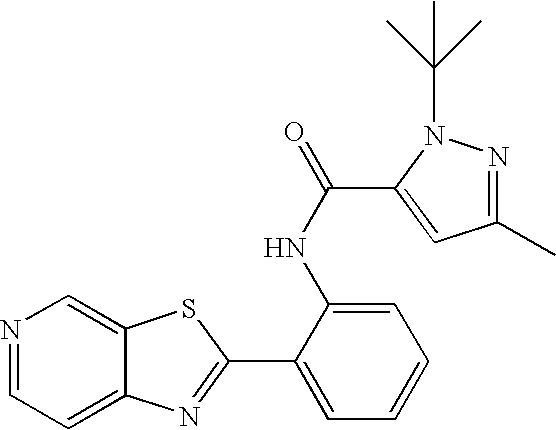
C12=CC=NC=C1SC(C1=CC=CC=C1NC(=O)C1=CC(C)=NN1C(C)(C)C)=N2
